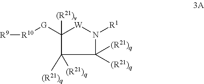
[G](C1([(R21)v])C([(R21)q])([(R21)q])C([(R21)q])([(R21)q])N([R1])[W]1)[R10][R9]
